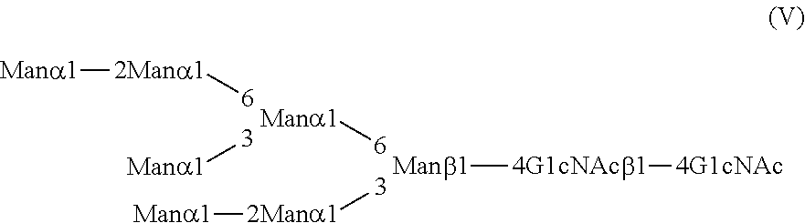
[3][Mana1].[6][2Mana1][Mana1].[6][Mana1].[3][2Mana1][Mana1].[Manb1][4G1cNAcb1][4G1cNAc]
